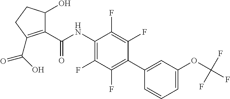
C1(NC(C2=C(C(=O)O)CCC2O)=O)=C(F)C(F)=C(C2=CC(OC(F)(F)F)=CC=C2)C(F)=C1F
